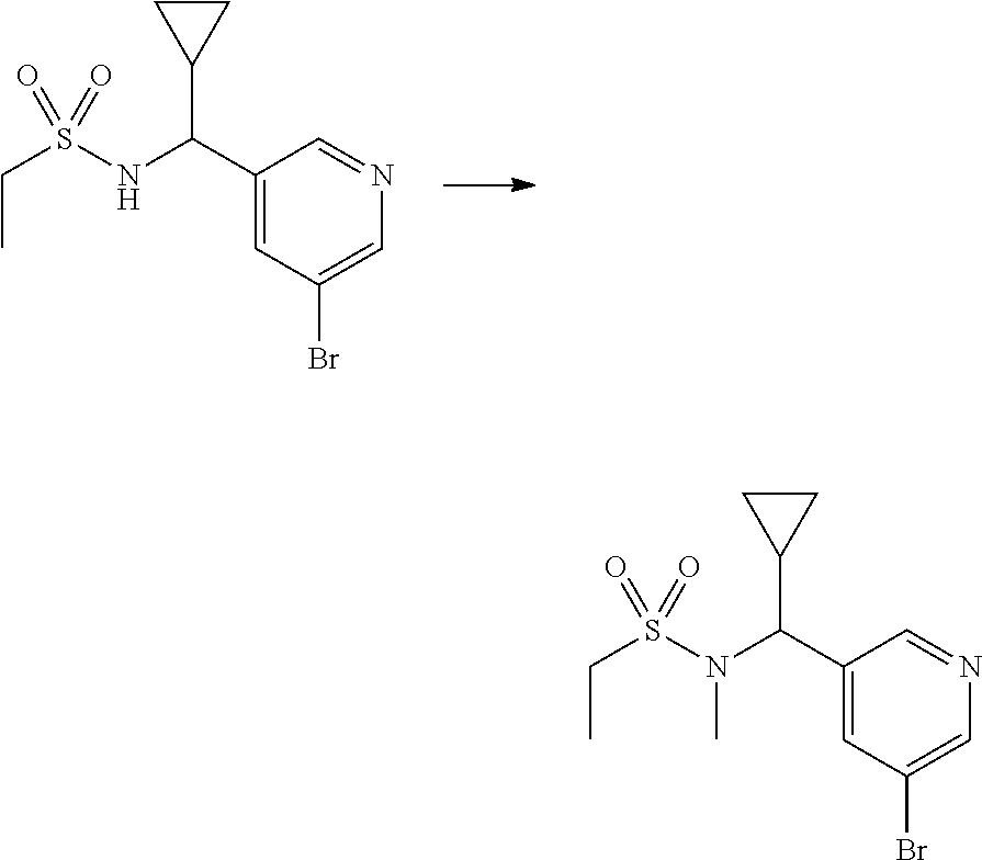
C1(C(NS(CC)(=O)=O)C2CC2)=CC(Br)=CN=C1.C1(C(N(S(CC)(=O)=O)C)C2CC2)=CC(Br)=CN=C1
